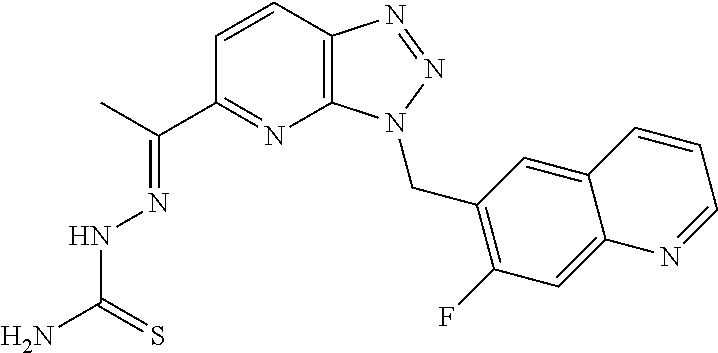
C1=CC2=C(N=C1C(C)=NNC(N)=S)N(CC1=C(F)C=C3C(=C1)C=CC=N3)N=N2
